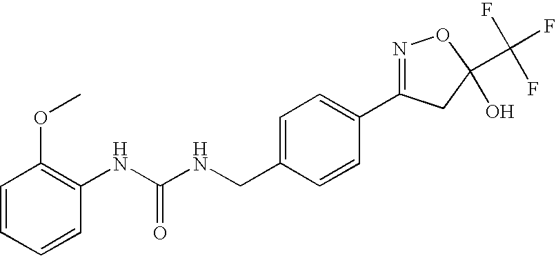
C1=CC=CC(OC)=C1NC(NCC1=CC=C(C2=NOC(C(F)(F)F)(O)C2)C=C1)=O
